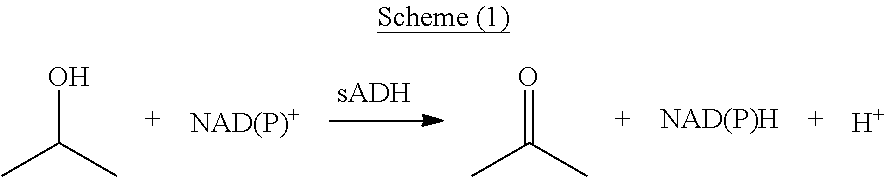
CC(C)O.CC(C)=O.[H]
